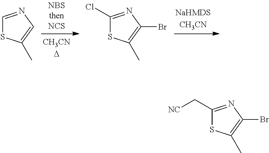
C1=NC=C(C)S1.C1(Cl)=NC(Br)=C(C)S1.C1(C[NC])=NC(Br)=C(C)S1
